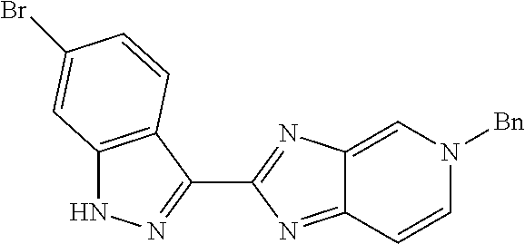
BrC1=CC2=C(C(C3=NC4=CN([Bn])C=CC4=N3)=NN2)C=C1
